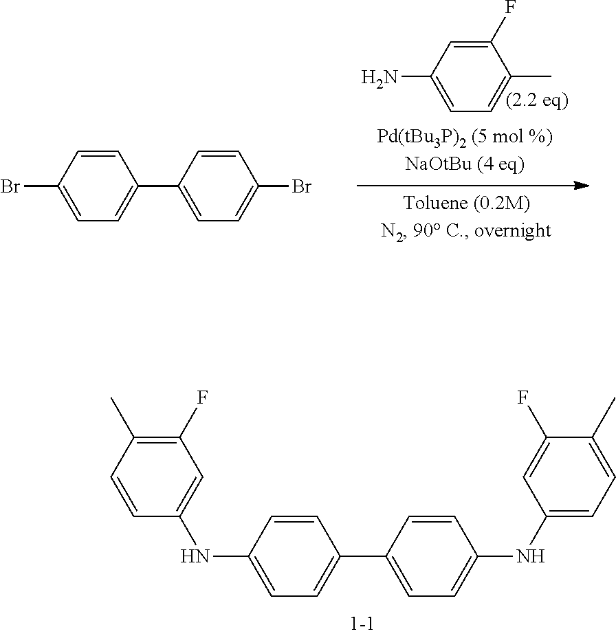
C1(F)=CC(N)=CC=C1C.C1=CC(Br)=CC=C1C1=CC=C(Br)C=C1.C1=CC(NC2=CC(F)=C(C)C=C2)=CC=C1C1=CC=C(NC2=CC=C(C)C(F)=C2)C=C1
